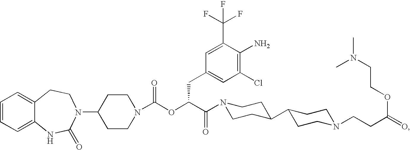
C1=CC=C2C(=C1)CCN(C1CCN(C(OC(C(=O)N3CCC(C4CCN(CCC(=O)OCCN(C)C)CC4)CC3)CC3=CC(Cl)=C(N)C(C(F)(F)F)=C3)=O)CC1)C(=O)N2
